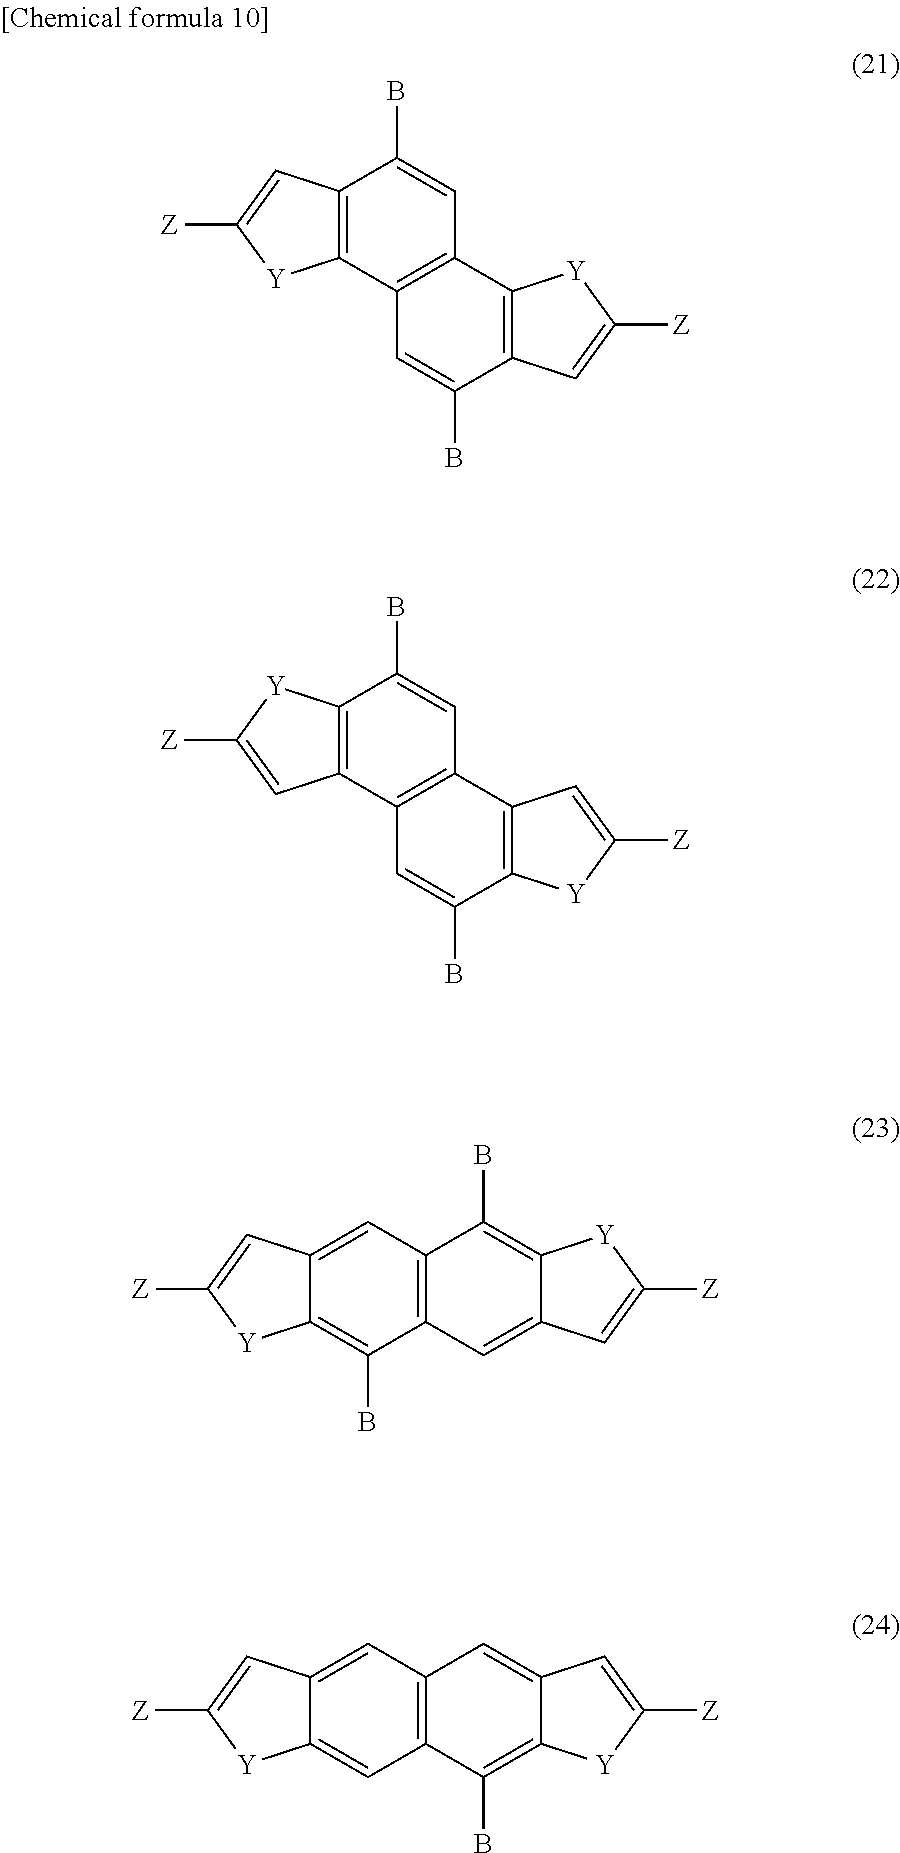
C1=C(B)C2=C([Y]C([Z])=C2)C2=C1C1=C(C(B)=C2)C=C([Z])[Y]1.C1=C(B)C2=C(C=C([Z])[Y]2)C2=C1C1=C(C(B)=C2)[Y]C([Z])=C1.C1=C2C(=C(B)C3=C1C(B)=C1C(=C3)C=C([Z])[Y]1)[Y]C([Z])=C2.C1=C2C(=CC3=C1C=C1C(=C3B)[Y]C([Z])=C1)[Y]C([Z])=C2
